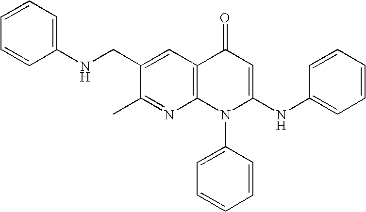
N1=C(C)C(CNC2=CC=CC=C2)=CC2=C1N(C1=CC=CC=C1)C(NC1=CC=CC=C1)=CC2=O
